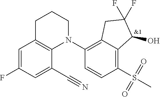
C1=C(F)C=C(C#N)C2=C1CCCN2C1=C2C(=C(S(=O)(C)=O)C=C1)C(O)C(F)(F)C2
